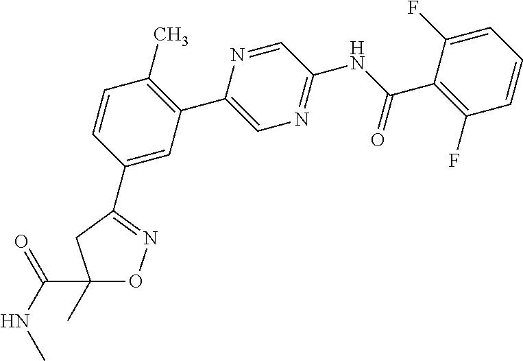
C1(C)(C(NC)=O)ON=C(C2=CC(C3=CN=C(NC(C4=C(F)C=CC=C4F)=O)C=N3)=C(C)C=C2)C1
